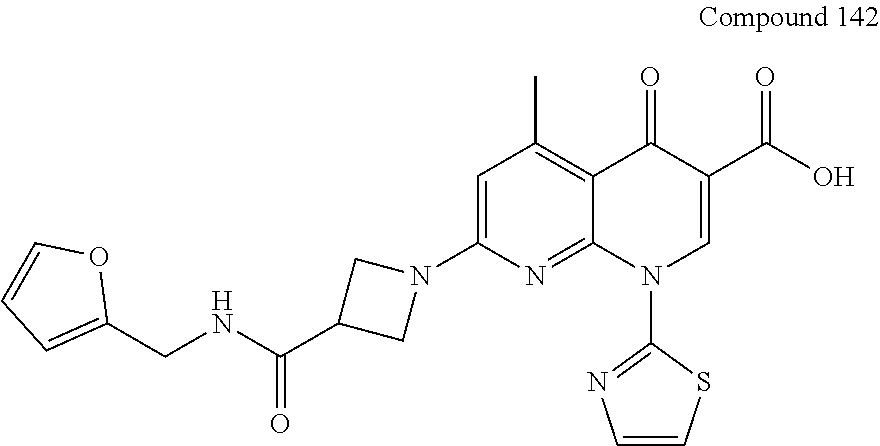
C1=C(N2CC(C(NCC3=CC=CO3)=O)C2)N=C2C(=C1C)C(=O)C(C(O)=O)=CN2C1=NC=CS1
